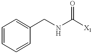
C1(CNC([X1])=O)=CC=CC=C1
